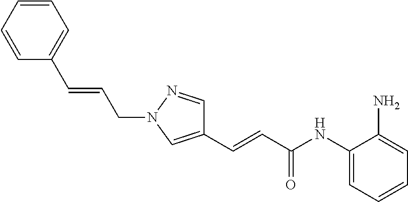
C(=CC(NC1=CC=CC=C1N)=O)C1=CN(CC=CC2=CC=CC=C2)N=C1
